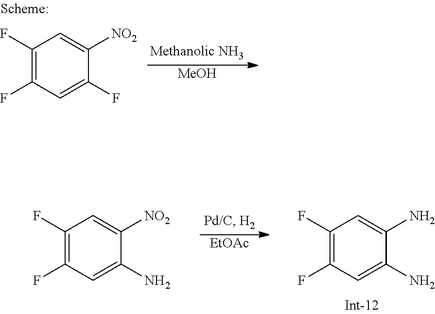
C1(F)=C(F)C=C(F)C([NO2])=C1.[MeOH].[EtOAc].C1(F)=C(F)C=C(N)C(N)=C1.C1(F)=C(F)C=C(N)C([NO2])=C1
